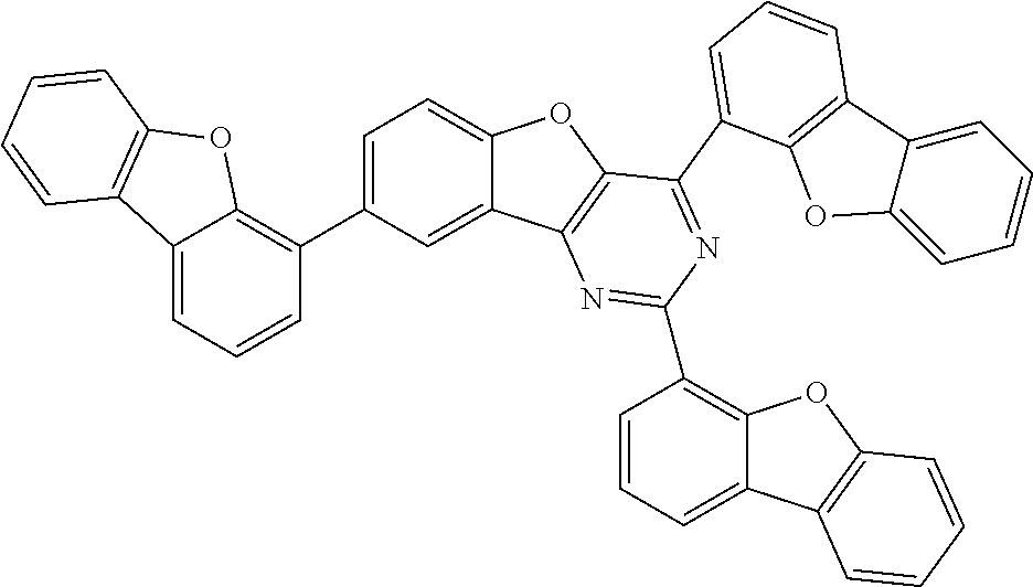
C12=CC=CC(C3=CC=C4C(=C3)C3=C(O4)C(C4=CC=CC5=C4OC4=CC=CC=C45)=NC(C4=C5C(=CC=C4)C4=C(O5)C=CC=C4)=N3)=C1OC1=C2C=CC=C1
